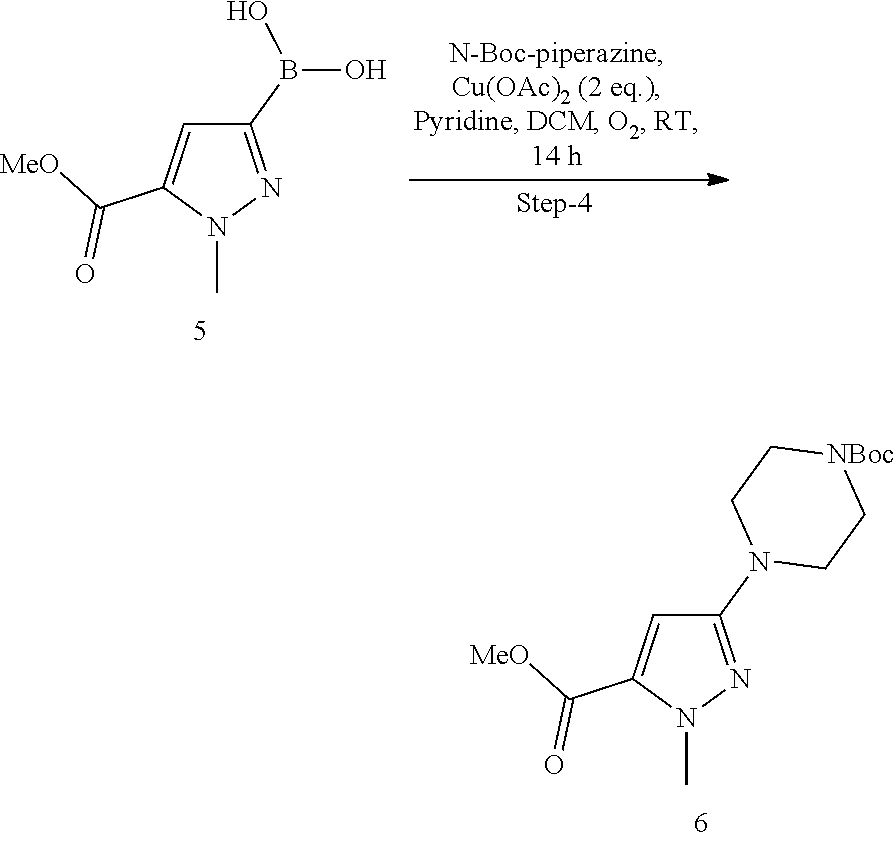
C1(N2CC[NBoc]CC2)=NN(C)C(C([MeO])=O)=C1.C1(B(O)O)=NN(C)C(C([MeO])=O)=C1
